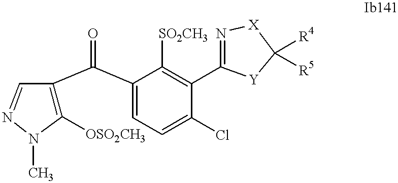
C1([OSO2CH3])=C(C(C2=CC=C(Cl)C(C3=N[X]C([R4])([R5])[Y]3)=C2[SO2CH3])=O)C=NN1C
